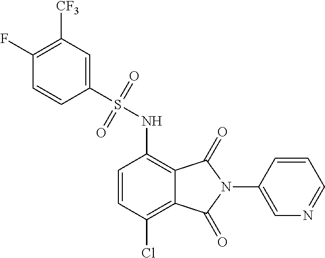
C1(N2C(=O)C3=C(NS(=O)(=O)C4=CC([CF3])=C(F)C=C4)C=CC(Cl)=C3C2=O)=CN=CC=C1
